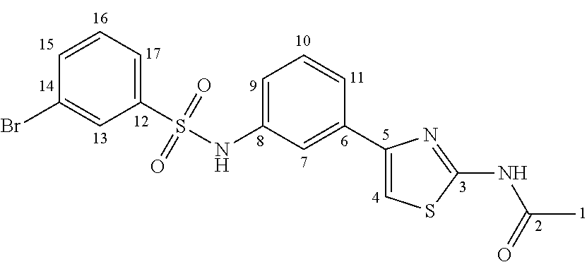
C1=C(NS(C2=CC=CC(Br)=C2)(=O)=O)C=C(C2=CSC(NC(C)=O)=N2)C=C1
